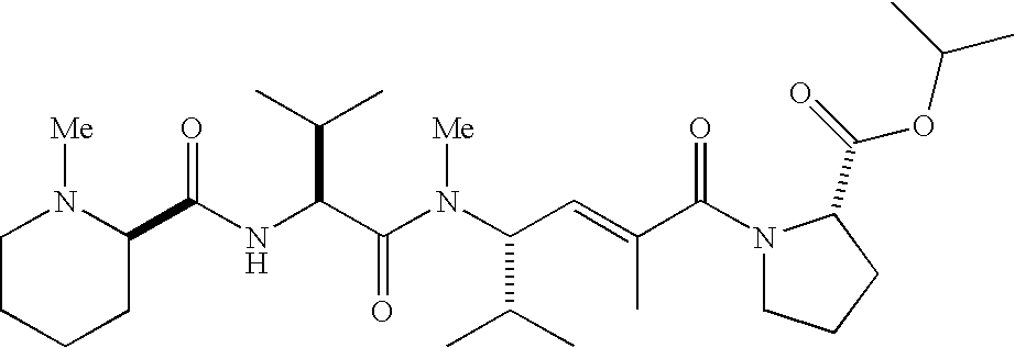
N(C(C(N(C(C(C)C)C=C(C)C(N1CCCC1C(=O)OC(C)C)=O)[Me])=O)C(C)C)C(=O)C1N([Me])CCCC1
